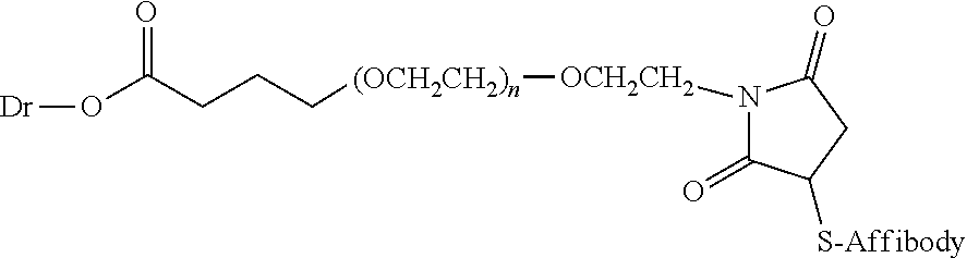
[OCH2CH2](N1C(=O)C([S-Affibody])CC1=O)[(OCH2CH2)n]CCCC(O[Dr])=O
